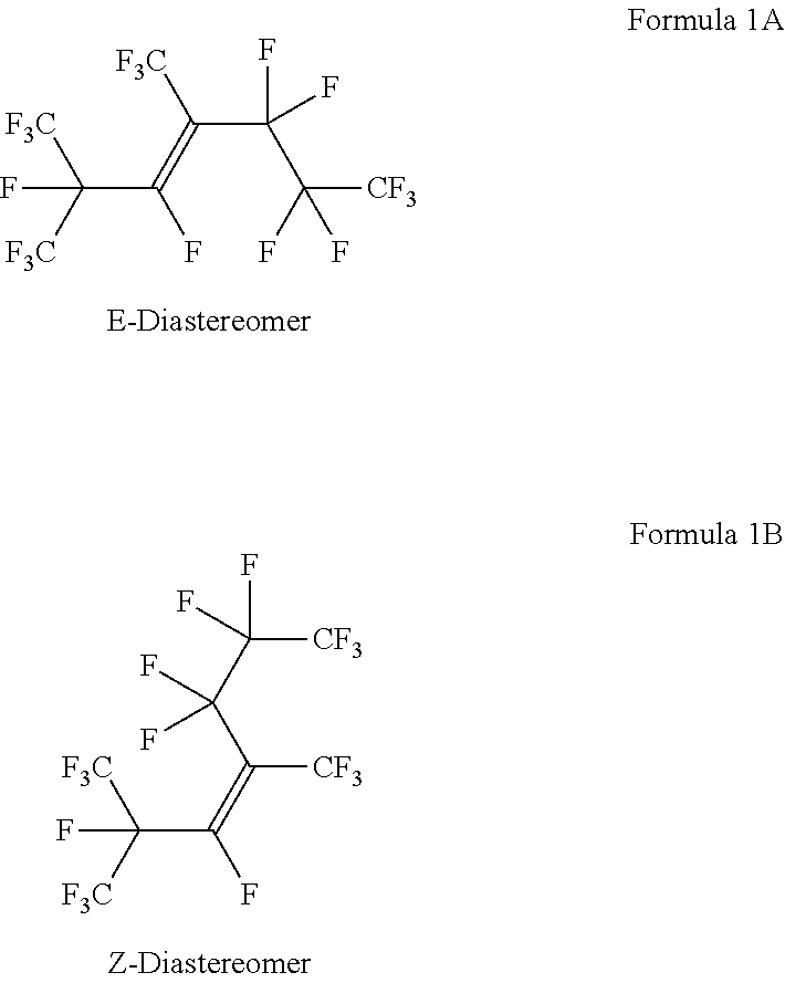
FC(=C(C(C(F)([CF3])F)(F)F)[F3C])C([F3C])([F3C])F.FC(=C([CF3])C(C(F)([CF3])F)(F)F)C([F3C])([F3C])F
